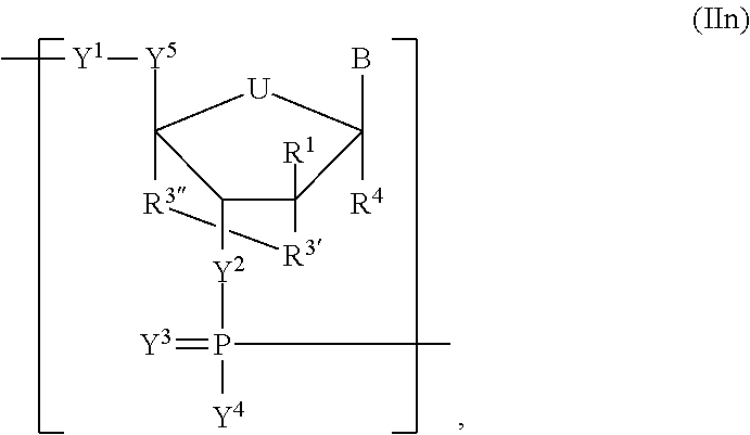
C1([Y2]P([Y4])(=[Y3])C)C2([R1])C(B)([R4])[U]C1([Y5][Y1]C)[R3][R3]2
